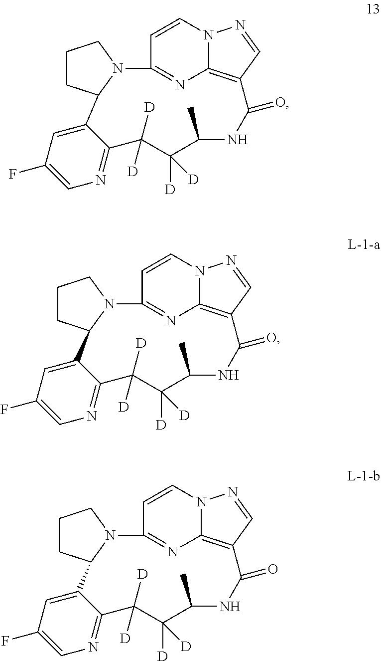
C12=C3C=NN1C=CC(=N2)N1CCCC1C1=CC(F)=CN=C1C([D])([D])C([D])([D])C(C)NC3=O.C12=C3C=NN1C=CC(=N2)N1CCCC1C1=CC(F)=CN=C1C([D])([D])C([D])([D])C(C)NC3=O.C12=C3C=NN1C=CC(=N2)N1CCCC1C1=CC(F)=CN=C1C([D])([D])C([D])([D])C(C)NC3=O
